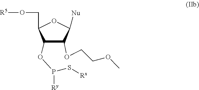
C1(OCCOC)C([Nu])OC(CO[R5])C1OP(S[Rx])[Ry]
